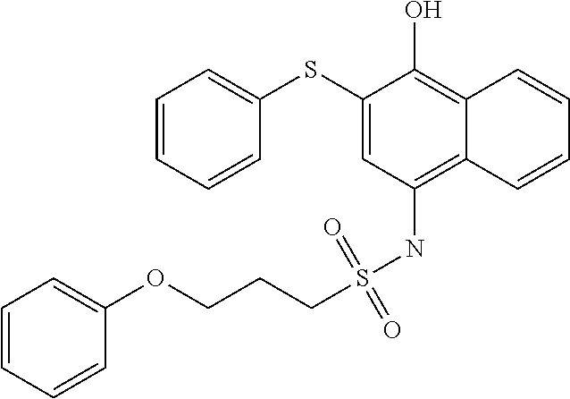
C1(SC2=CC=CC=C2)=CC(NS(CCCOC2=CC=CC=C2)(=O)=O)=C2C(=C1O)C=CC=C2
